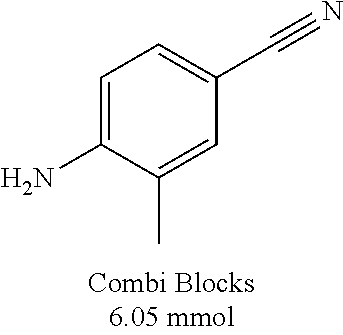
C1=C(N)C(C)=CC(C#N)=C1
